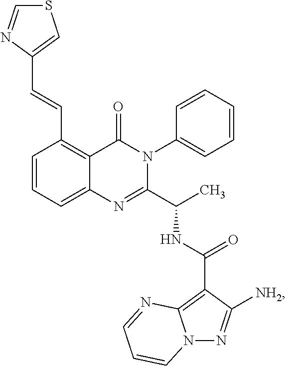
C1=CC=C2C(=C1C=CC1=CSC=N1)C(=O)N(C1=CC=CC=C1)C(C(C)NC(C1=C3N(N=C1[NH2])C=CC=N3)=O)=N2
